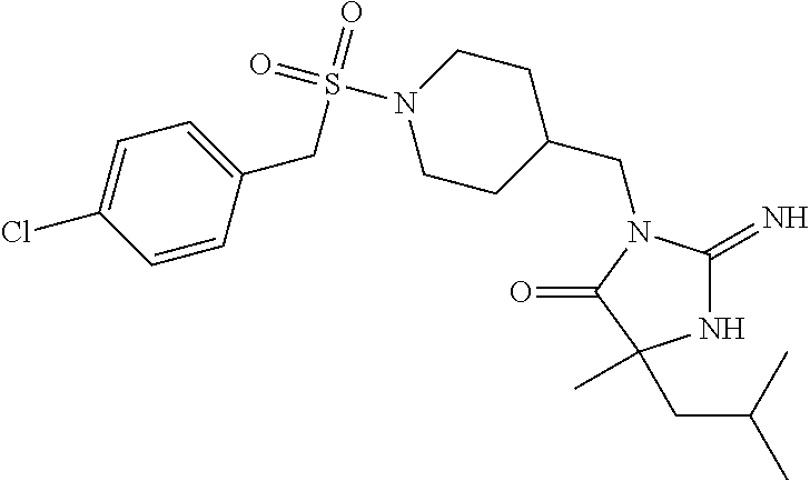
C1C(CN2C(=N)NC(C)(CC(C)C)C2=O)CCN(S(=O)(=O)CC2=CC=C(Cl)C=C2)C1
